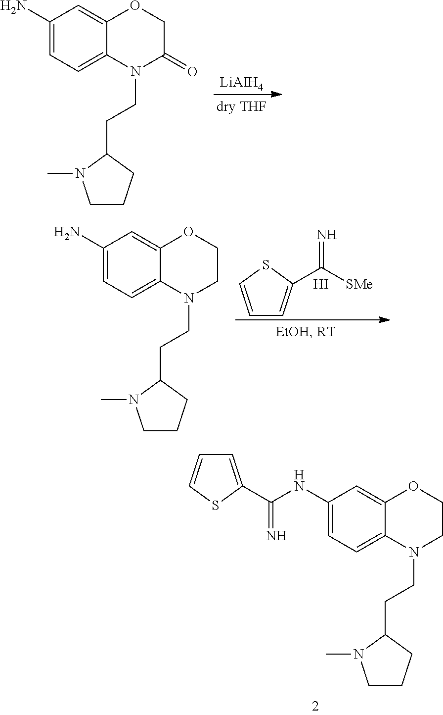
C1(NC(=N)C2=CC=CS2)=CC=C2C(=C1)OCCN2CCC1N(C)CCC1.[LiAIH4].C1(N)=CC=C2C(=C1)OCC(=O)N2CCC1N(C)CCC1.C1=CSC(C(=N)[SMe])=C1.I.C1(N)=CC=C2C(=C1)OCCN2CCC1N(C)CCC1
